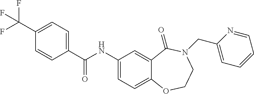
C1(NC(C2=CC=C(C(F)(F)F)C=C2)=O)=CC=C2C(=C1)C(=O)N(CC1=CC=CC=N1)CCO2
